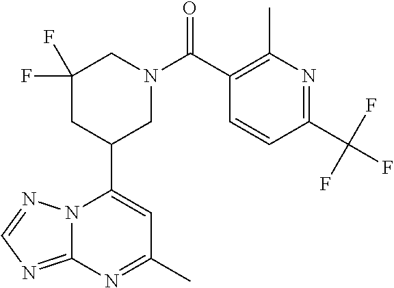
N12C(=NC=N1)N=C(C)C=C2C1CN(C(C2=C(C)N=C(C(F)(F)F)C=C2)=O)CC(F)(F)C1
